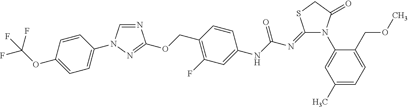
N1=CN(C2=CC=C(OC(F)(F)F)C=C2)N=C1OCC1=C(F)C=C(NC(N=C2N(C3=CC(C)=CC=C3COC)C(=O)CS2)=O)C=C1
